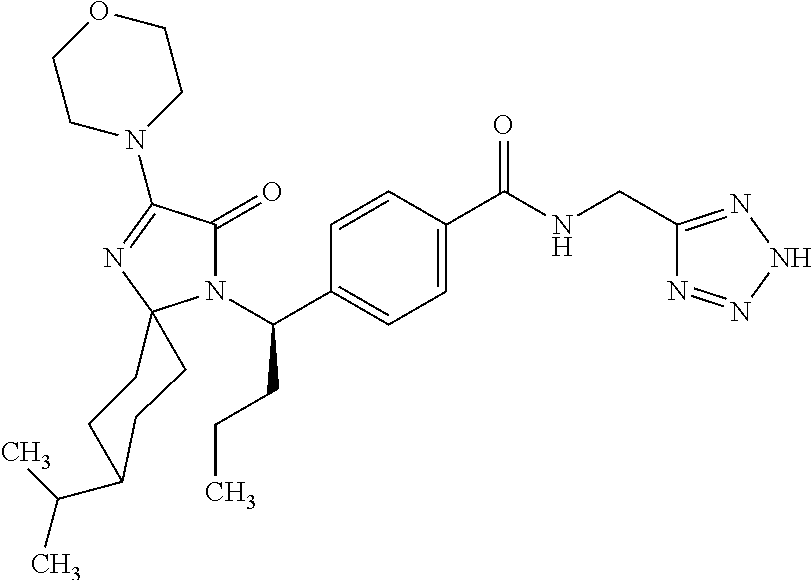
C1=C(C(=O)NCC2=NNN=N2)C=CC(C(N2C(=O)C(N3CCOCC3)=NC23CCC(C(C)C)CC3)CCC)=C1
